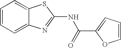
C1=CC=C2C(=C1)SC(NC(=O)C1=CC=CO1)=N2
